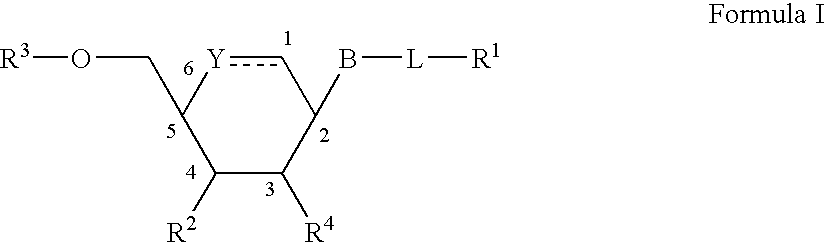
C1([R2])C([R4])C(B[L][R1])c[Y]C1CO[R3]
